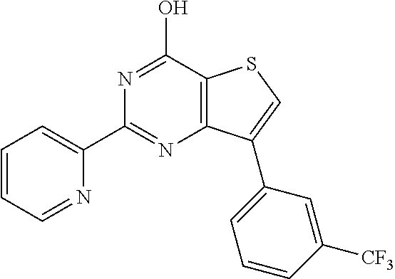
C1(C2=NC3=C(C(O)=N2)SC=C3C2=CC=CC([CF3])=C2)=CC=CC=N1
